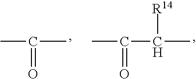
CC(C([R14])C)=O.CC(C)=O
